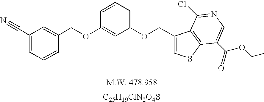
[C25H19ClN2O4S].C(OC1=CC(OCC2=CSC3=C2C(Cl)=NC=C3C(=O)OCC)=CC=C1)C1=CC(C#N)=CC=C1
